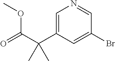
C1=C(C(C(=O)OC)(C)C)C=C(Br)C=N1
